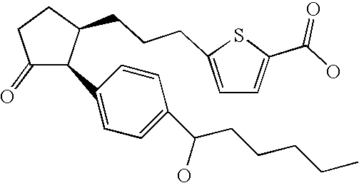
C1(=O)CCC(CCCC2=CC=C(C(O)=O)S2)C1C1=CC=C(C(O)CCCCC)C=C1
